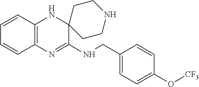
C12=C(N=C(NCC3=CC=C(O[CF3])C=C3)C3(N1)CCNCC3)C=CC=C2
